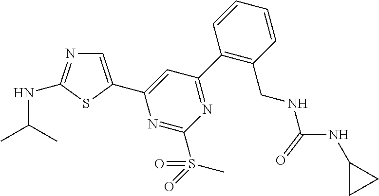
C1(C2=NC(S(C)(=O)=O)=NC(C3=CN=C(NC(C)C)S3)=C2)=C(CNC(NC2CC2)=O)C=CC=C1
